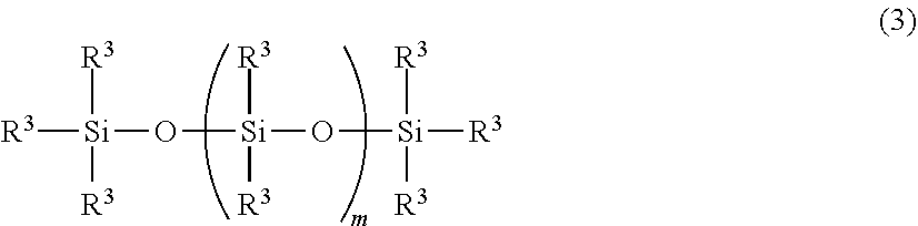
[R3][Si](O[Si]([R3])([R3])O[Si]([R3])([R3])[R3])([R3])[R3]
